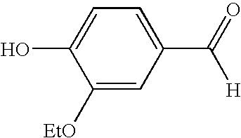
C1([EtO])=CC(C(=O)[H])=CC=C1O
